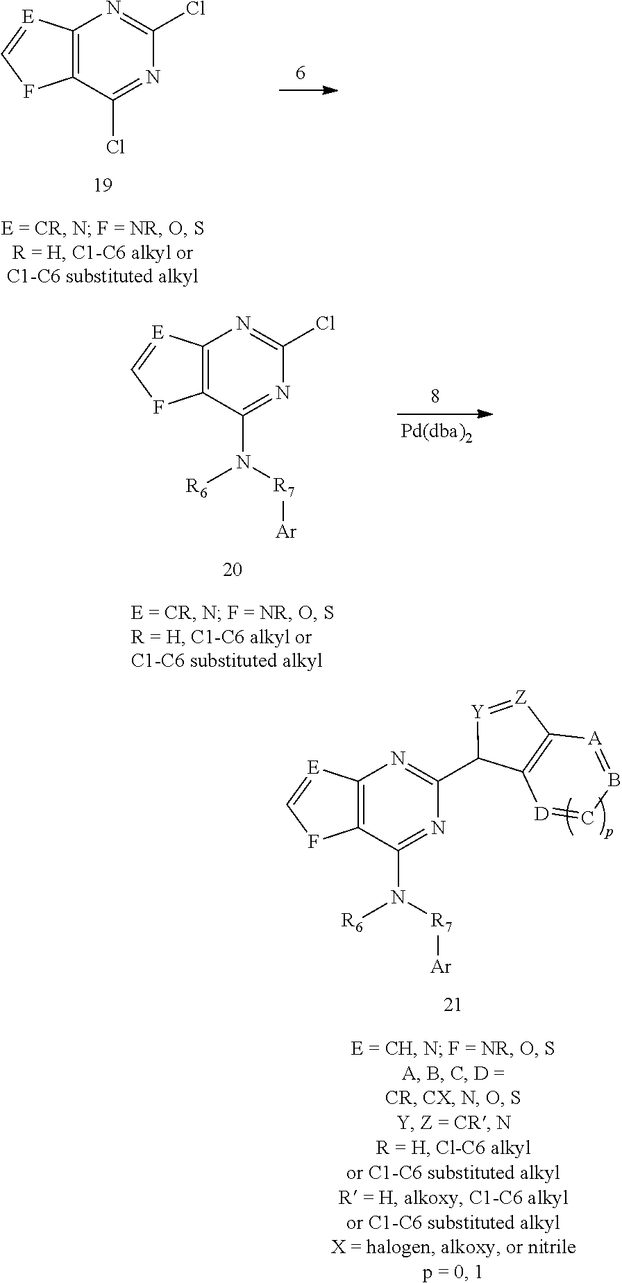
C12=C(C(Cl)=NC(Cl)=N1)FC=[E]2.C12=C(C(N([R7][Ar])[R6])=NC(Cl)=N1)FC=[E]2.C12=C(N=C(C3C4=C([A]=BC=[D]4)[Z]=[Y]3)N=C1N([R7][Ar])[R6])[E]=CF2
